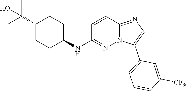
C1=CC2=NC=C(C3=CC=CC([CF3])=C3)N2N=C1NC1CCC(C(O)(C)C)CC1
